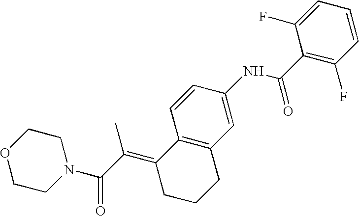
C12=C(C=C(NC(C3=C(F)C=CC=C3F)=O)C=C1)CCCC2=C(C(N1CCOCC1)=O)C
